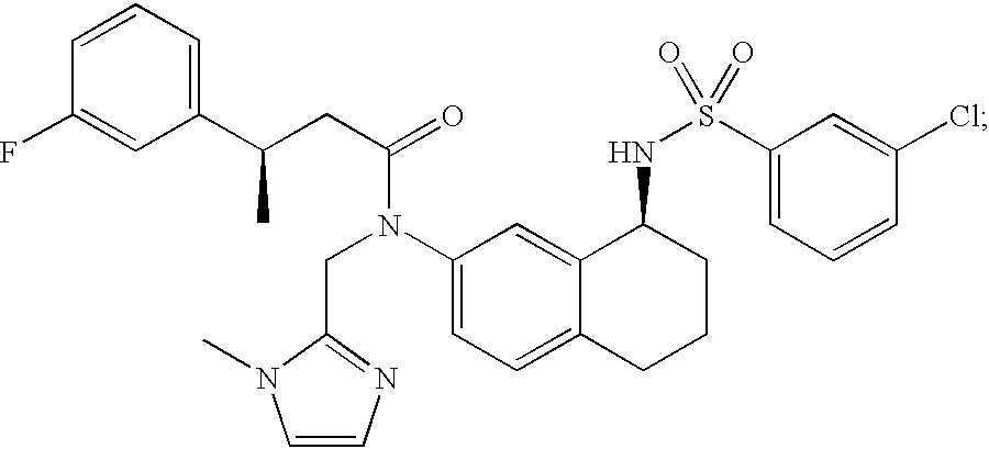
C1(F)=CC(C(CC(=O)N(C2=CC=C3C(=C2)C(NS(=O)(C2=CC=CC(Cl)=C2)=O)CCC3)CC2=NC=CN2C)C)=CC=C1
